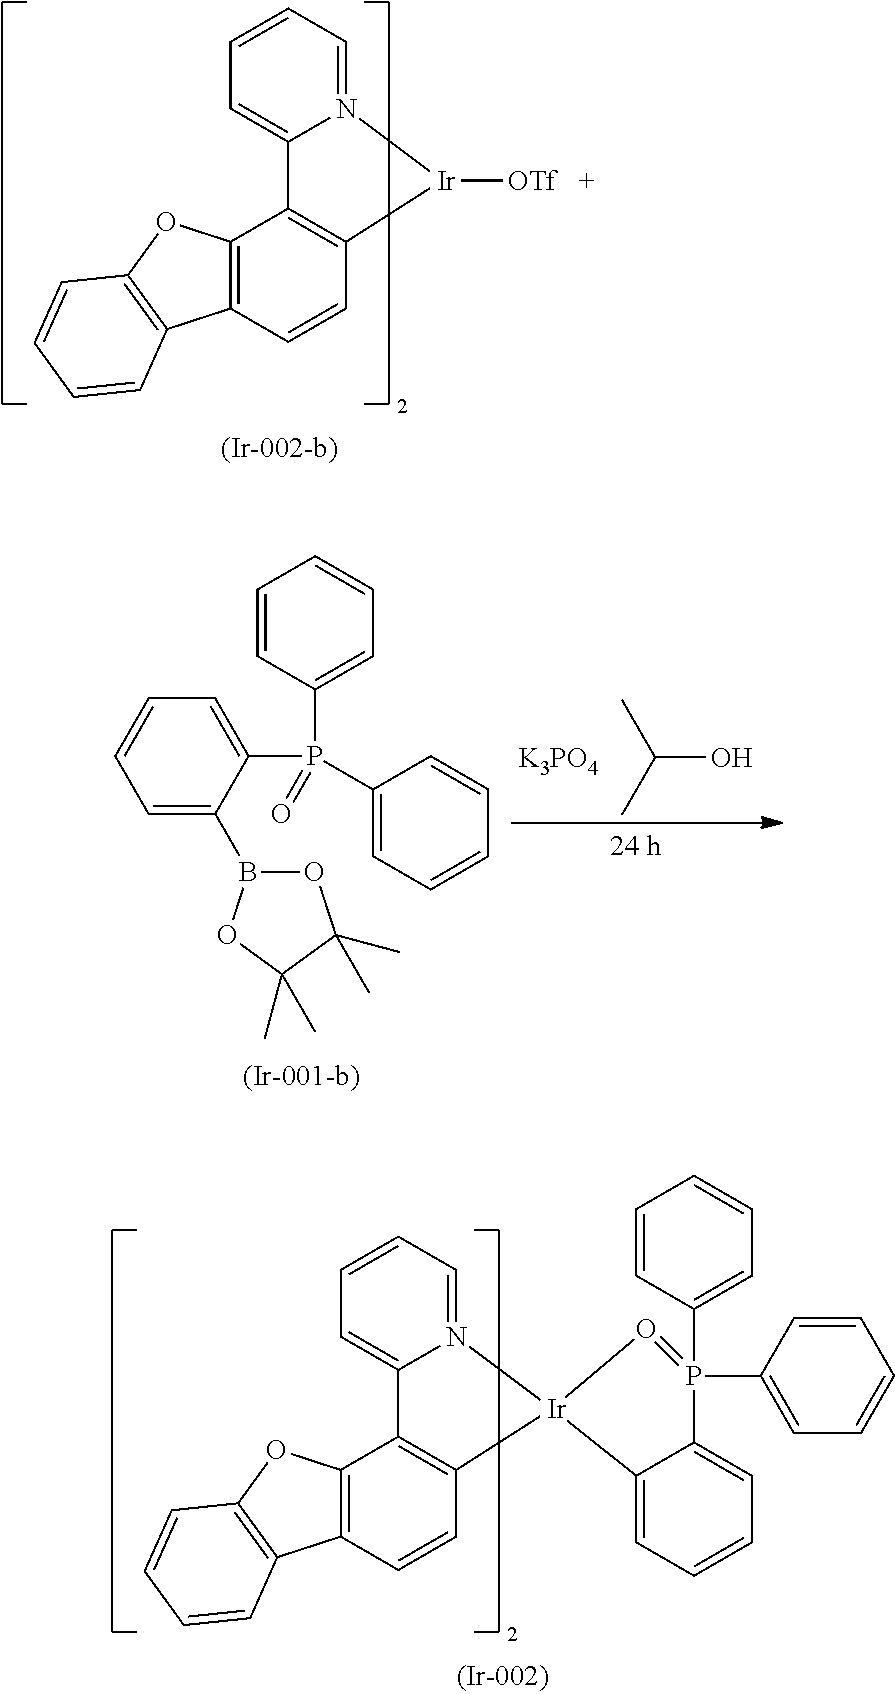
C12=C(C=CC3=C1C1=CC=CC=N1[Ir]3[OTf])C1=C(O2)C=CC=C1.[K3PO4].CC(C)O.C1(P(C2=CC=CC=C2)(C2=CC=CC=C2)=O)=CC=CC=C1B1OC(C)(C)C(C)(C)O1.C12=C(C=CC3=C1C1=CC=CC=N1[Ir]31C3=CC=CC=C3P(C3=CC=CC=C3)(C3=CC=CC=C3)=O1)C1=C(O2)C=CC=C1
